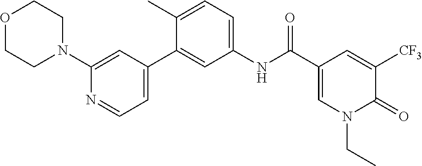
O1CCN(C2=CC(C3=CC(NC(C4=CN(CC)C(=O)C([CF3])=C4)=O)=CC=C3C)=CC=N2)CC1
